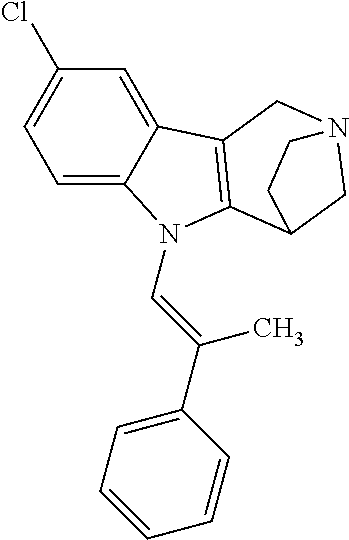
C1=C2C(=CC(Cl)=C1)C1=C(C3CN(C1)CC3)N2C=C(C1=CC=CC=C1)C
